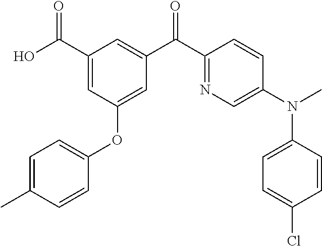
C1(C(O)=O)=CC(OC2=CC=C(C)C=C2)=CC(C(C2=NC=C(N(C)C3=CC=C(Cl)C=C3)C=C2)=O)=C1
